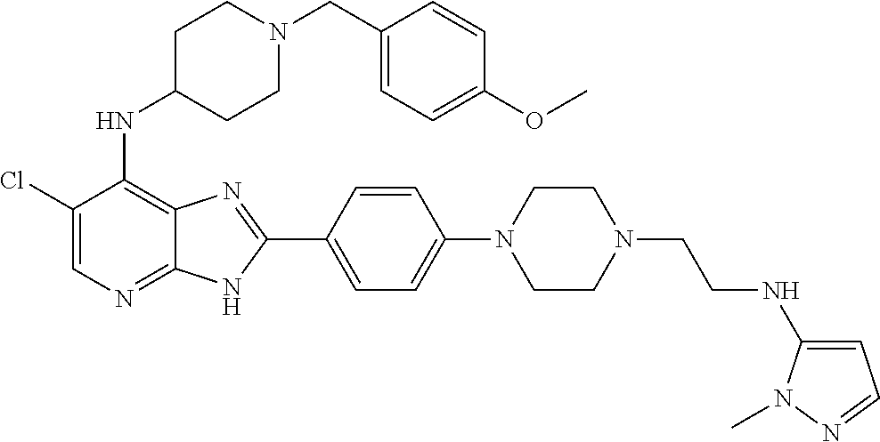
C1(Cl)=CN=C2C(=C1NC1CCN(CC3=CC=C(OC)C=C3)CC1)N=C(C1=CC=C(N3CCN(CCNC4=CC=NN4C)CC3)C=C1)N2
